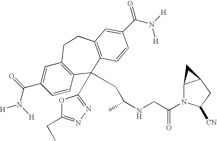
[H]N(C(C1=CC2=C(C=C1)C(C1=NN=C(CC)O1)(CC(NCC(N1C3C(CC1[CN])C3)=O)C)C1=C(CC2)C=C(C(N([H])[H])=O)C=C1)=O)[H]
